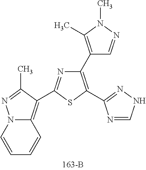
N1=C(C2=C3N(N=C2C)C=CC=C3)SC(C2=NNC=N2)=C1C1=C(C)N(C)N=C1
